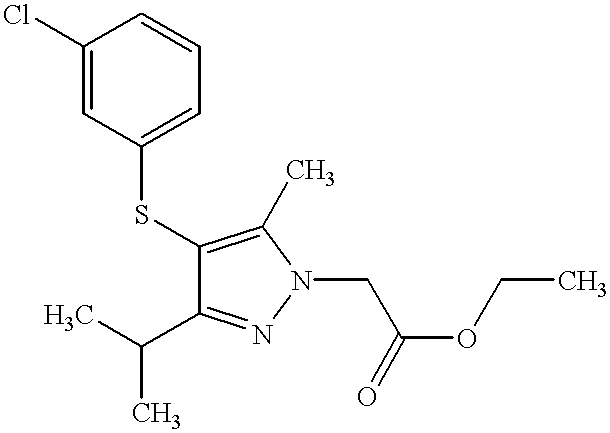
C1(Cl)=CC(SC2=C(C)N(CC(OCC)=O)N=C2C(C)C)=CC=C1
